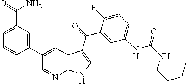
C1(C2=CC(C(=O)N)=CC=C2)=CC2=C(N=C1)NC=C2C(=O)C1=CC(NC(NCCCC)=O)=CC=C1F
